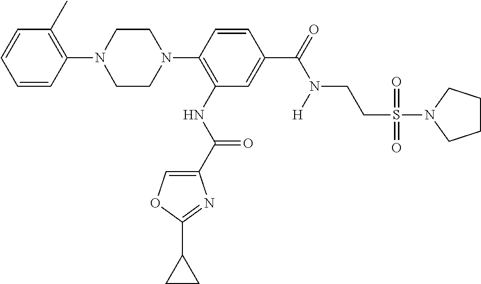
C1(N2CCN(C3=C(NC(=O)C4=COC(C5CC5)=N4)C=C(C(=O)N(CCS(N4CCCC4)(=O)=O)[H])C=C3)CC2)=C(C)C=CC=C1
